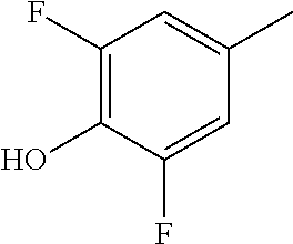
C1(F)=C(O)C(F)=CC(C)=C1
